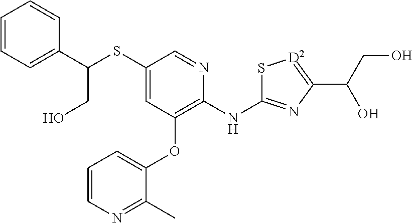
OCC(C1=CC=CC=C1)SC1=CC(OC2=CC=CN=C2C)=C(NC2=NC(C(CO)O)=[D2]S2)N=C1
